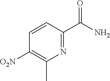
N1=C(C(N)=O)C=CC([O2N])=C1C
